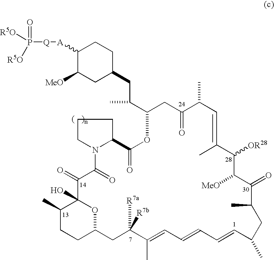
[A](C1C([MeO])CC(CC(C2CC(=O)C(C)C=C(C)C([OR28])C([MeO])C(=O)C(C)CC(C)C=CC=CC=C(C)C([R7a])([R7b])CC3CCC(C)C(O)(O3)C(=O)C(=O)N3CCCC3C(=O)O2)C)CC1)[Q]P(=O)([R5O])[R5O]
